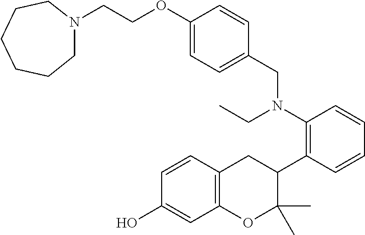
C1(CN(C2=C(C3CC4=C(OC3(C)C)C=C(O)C=C4)C=CC=C2)CC)=CC=C(OCCN2CCCCCC2)C=C1
